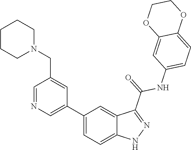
C1(C2=CN=CC(CN3CCCCC3)=C2)=CC=C2C(=C1)C(C(=O)NC1=CC=C3C(=C1)OCCO3)=NN2
